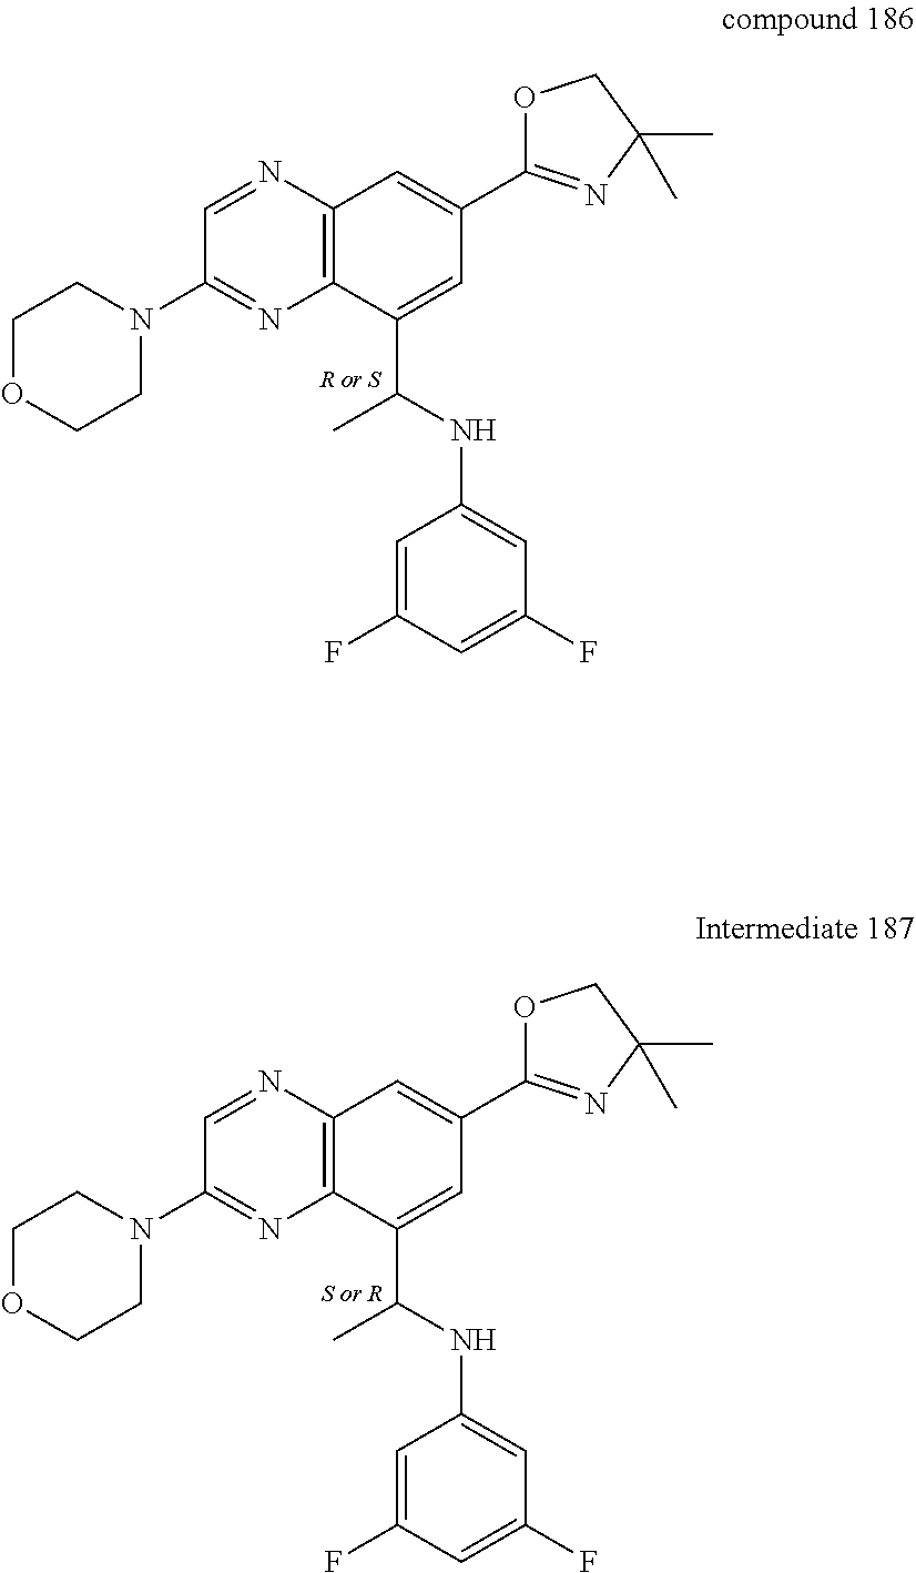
C12=C(C(C(NC3=CC(F)=CC(F)=C3)C)=CC(C3=NC(C)(C)CO3)=C1)N=C(N1CCOCC1)C=N2.C12=C(C(C(NC3=CC(F)=CC(F)=C3)C)=CC(C3=NC(C)(C)CO3)=C1)N=C(N1CCOCC1)C=N2
